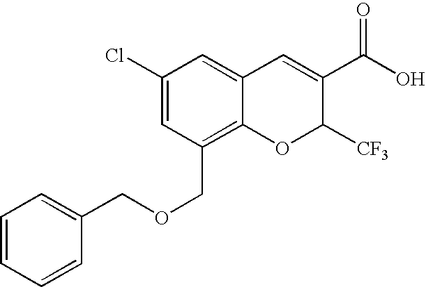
C1(Cl)=CC(COCC2=CC=CC=C2)=C2C(=C1)C=C(C(O)=O)C([CF3])O2
